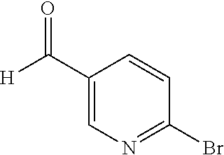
C1(C([H])=O)=CN=C(Br)C=C1
